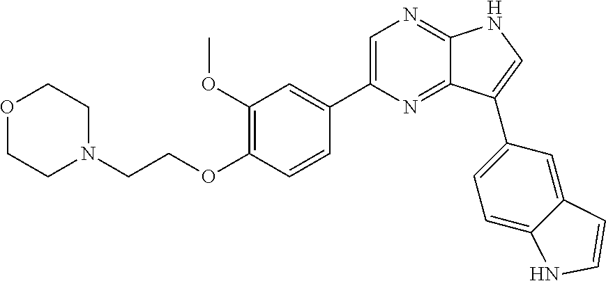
C1(OC)=C(OCCN2CCOCC2)C=CC(C2=CN=C3C(=N2)C(C2=CC=C4C(=C2)C=CN4)=CN3)=C1
